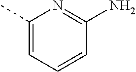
C1(C)=CC=CC(N)=N1
